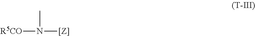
[R5CO]N([[Z]])C
